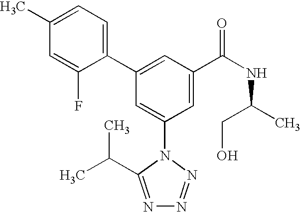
C1(C2=CC(C(NC(C)CO)=O)=CC(N3C(C(C)C)=NN=N3)=C2)=CC=C(C)C=C1F
